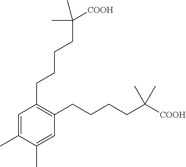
C1(CCCCC(C)(C)[COOH])=C(CCCCC(C)(C)[COOH])C=C(C)C(C)=C1
